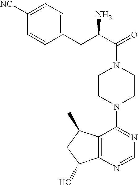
C(N1CCN(C2=NC=NC3=C2C(C)CC3O)CC1)(C(CC1=CC=C([NC])C=C1)N)=O
